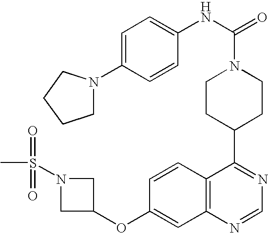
C1CC(C2=NC=NC3=C2C=CC(OC2CN(S(=O)(C)=O)C2)=C3)CCN1C(=O)NC1=CC=C(N2CCCC2)C=C1
